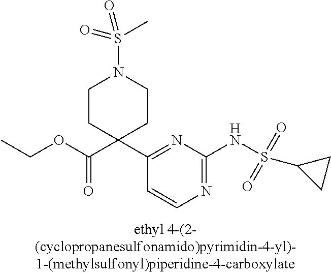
N1=C(NS(C2CC2)(=O)=O)N=C(C2(C(OCC)=O)CCN(S(C)(=O)=O)CC2)C=C1
